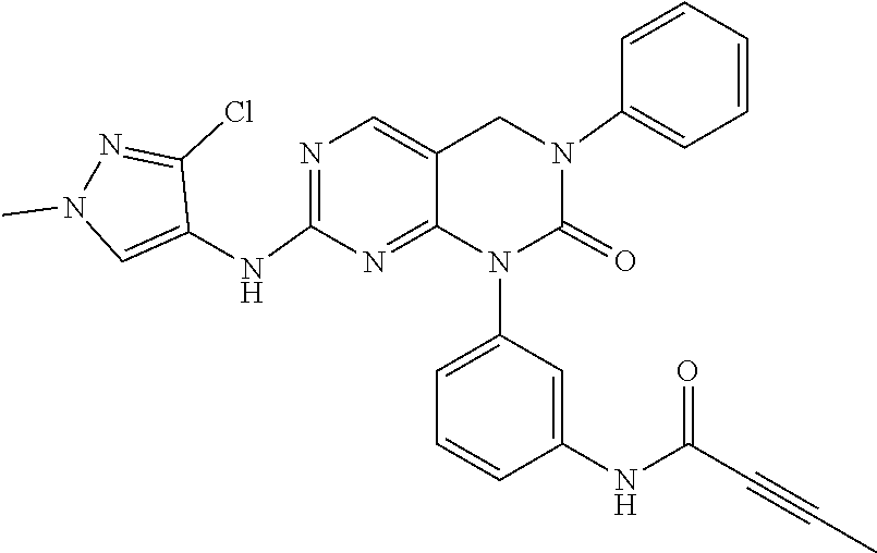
C(C(NC1=CC(N2C(=O)N(C3=CC=CC=C3)CC3=CN=C(NC4=CN(C)N=C4Cl)N=C23)=CC=C1)=O)#CC
